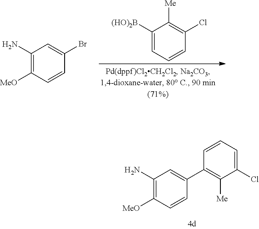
C1(N)=C([MeO])C=CC(C2=C([Me])C(Cl)=CC=C2)=C1.C1([(HO)2B])=CC=CC(Cl)=C1[Me].C1(N)=C([MeO])C=CC(Br)=C1
